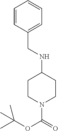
C1=CC(CNC2CCN(C(=O)OC(C)(C)C)CC2)=CC=C1
